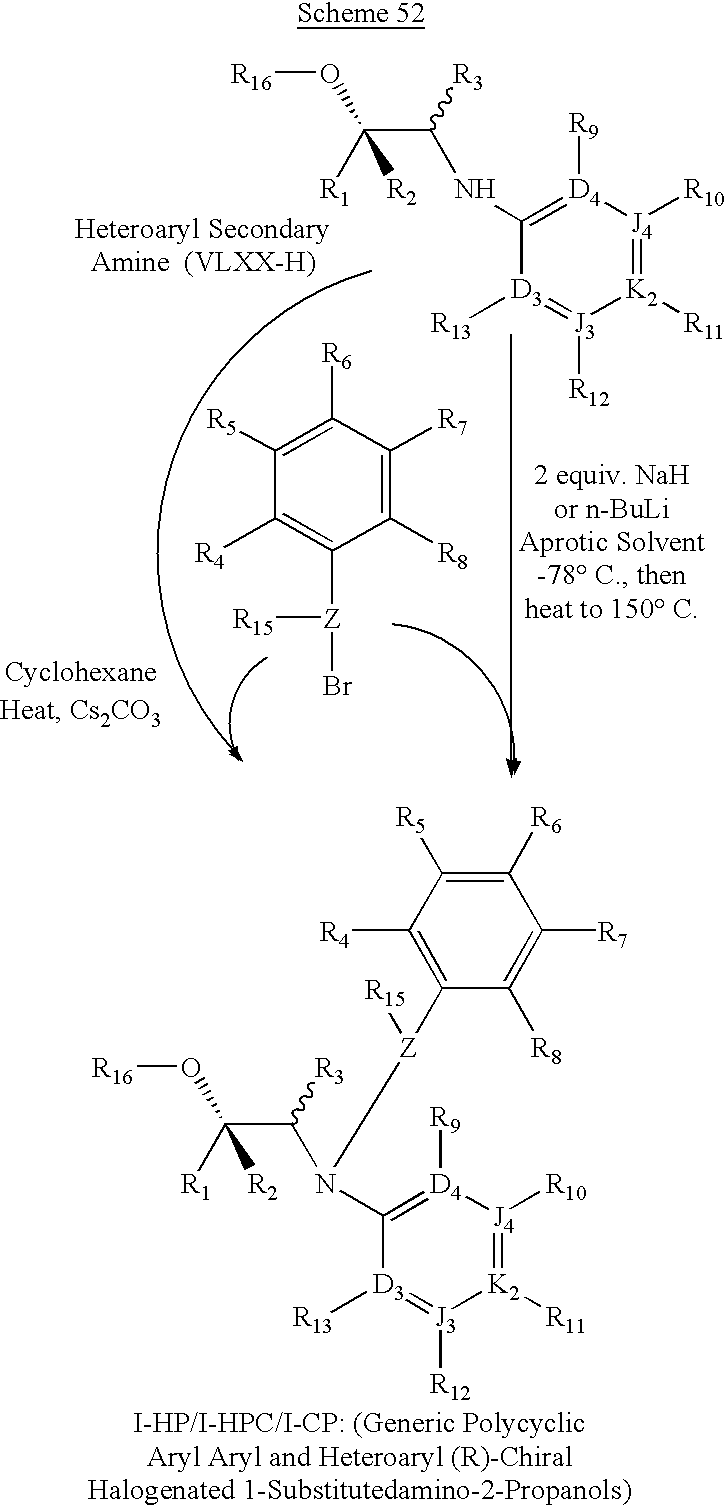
[R1]C(C(N(C1=[D4]([R9])[J4]([R10])=[K2]([R11])[J3]([R12])=[D3]1[R13])[Z](C1=C([R4])C([R5])=C([R6])C([R7])=C1[R8])[R15])[R3])(O[R16])[R2].[R5]C1=C([R6])C([R7])=C([R8])C([Z](Br)[R15])=C1[R4].[R1]C(C(NC1=[D4]([R9])[J4]([R10])=[K2]([R11])[J3]([R12])=[D3]1[R13])[R3])(O[R16])[R2]
